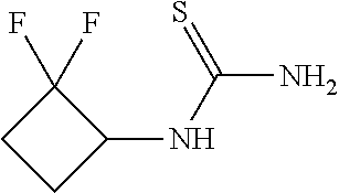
FC1(F)CCC1NC(=S)N
